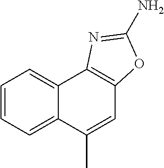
C12=CC=CC=C1C(C)=CC1=C2N=C(N)O1
